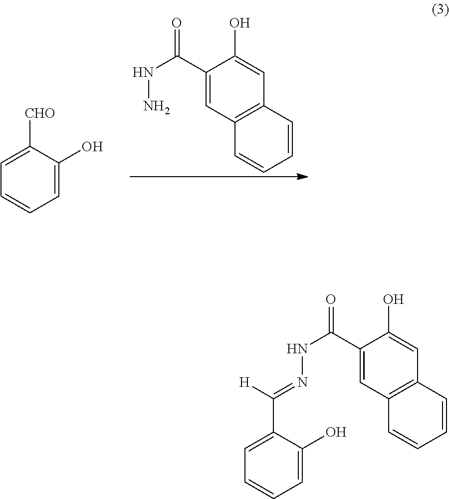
C1(C(NN)=O)=CC2=C(C=C1O)C=CC=C2.C1=C([CHO])C(O)=CC=C1.C1=C(C(=NNC(C2=CC3=C(C=C2O)C=CC=C3)=O)[H])C(O)=CC=C1
